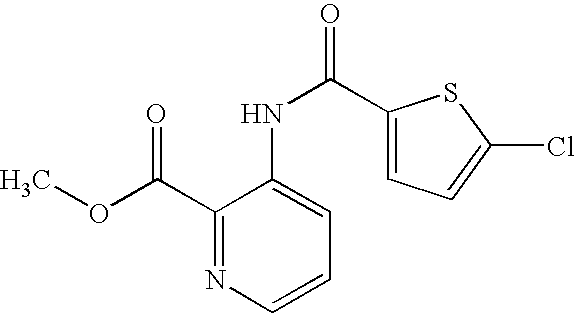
C1(NC(=O)C2=CC=C(Cl)S2)=CC=CN=C1C(OC)=O
